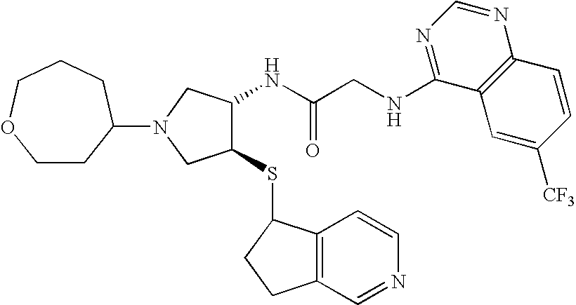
C(C(NC1C(SC2C3=C(C=NC=C3)CC2)CN(C2CCOCCC2)C1)=O)NC1=NC=NC2=C1C=C([CF3])C=C2
